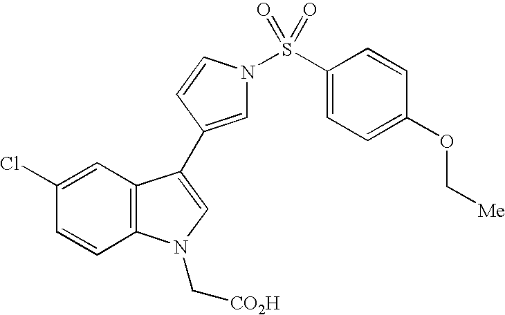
C1(Cl)=CC2=C(C=C1)N(C[CO2H])C=C2C1=CN(S(C2=CC=C(OC[Me])C=C2)(=O)=O)C=C1
